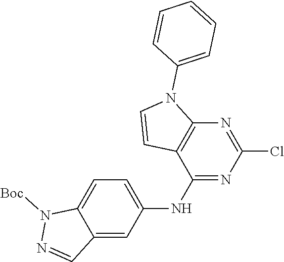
C12=C(N=C(Cl)N=C1NC1=CC=C3C(=C1)C=NN3[Boc])N(C1=CC=CC=C1)C=C2
